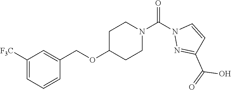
C1C(OCC2=CC([F3C])=CC=C2)CCN(C(N2N=C(C(=O)O)C=C2)=O)C1
